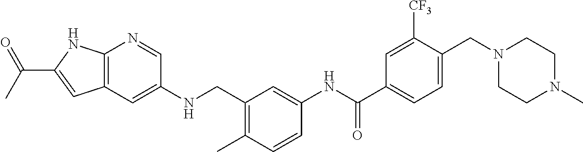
C12=C(C=C(NCC3=C(C)C=CC(NC(C4=CC=C(CN5CCN(C)CC5)C([CF3])=C4)=O)=C3)C=N1)C=C(C(C)=O)N2
